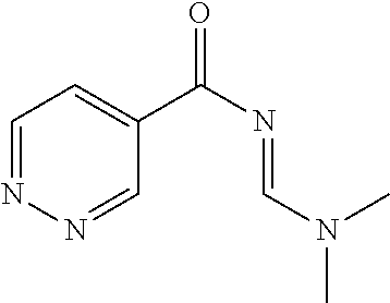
C1=NN=CC(C(N=CN(C)C)=O)=C1
